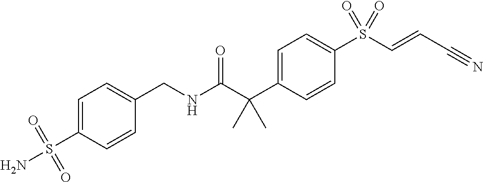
C1=C(C(C(NCC2=CC=C(S(N)(=O)=O)C=C2)=O)(C)C)C=CC(S(C=CC#N)(=O)=O)=C1
